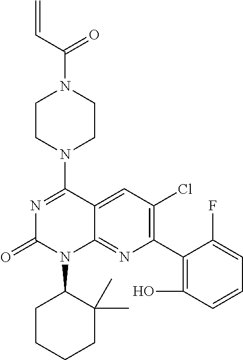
C12=CC(Cl)=C(C3=C(O)C=CC=C3F)N=C1N(C1CCCCC1(C)C)C(=O)N=C2N1CCN(C(C=C)=O)CC1
